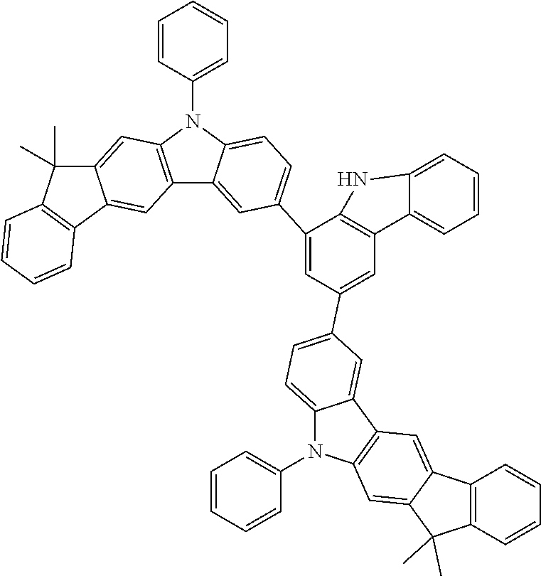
C1=CC(N2C3=C(C4=CC(C5=CC(C6=CC=C7N(C8=CC=CC=C8)C8=C(C7=C6)C=C6C(=C8)C(C)(C)C7=C6C=CC=C7)=CC6=C5NC5=CC=CC=C65)=CC=C24)C=C2C(=C3)C(C)(C)C3=C2C=CC=C3)=CC=C1
